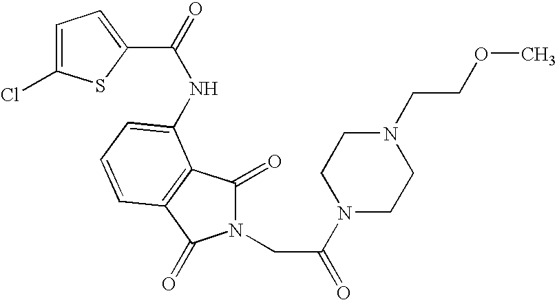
C1=C(Cl)SC(C(=O)NC2=CC=CC3=C2C(=O)N(CC(=O)N2CCN(CCOC)CC2)C3=O)=C1
